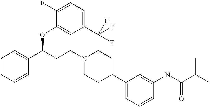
O(C(C1=CC=CC=C1)CCN1CCC(C2=CC=CC(NC(C(C)C)=O)=C2)CC1)C1=CC(C(F)(F)F)=CC=C1F
